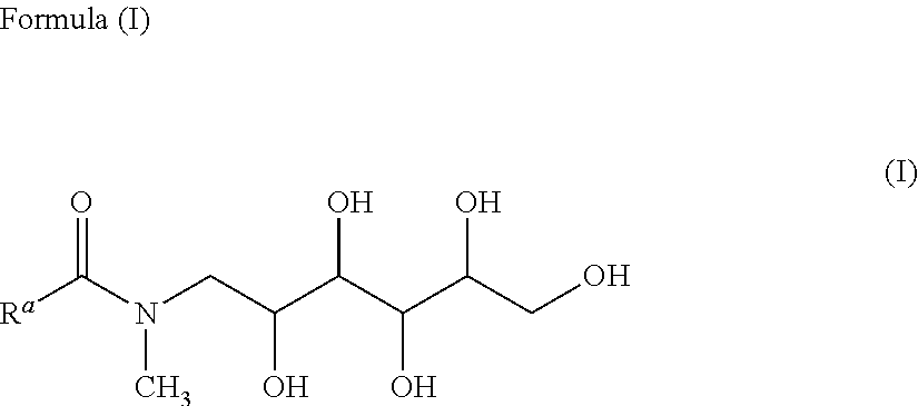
[Ra]C(N(C)CC(C(C(C(CO)O)O)O)O)=O
